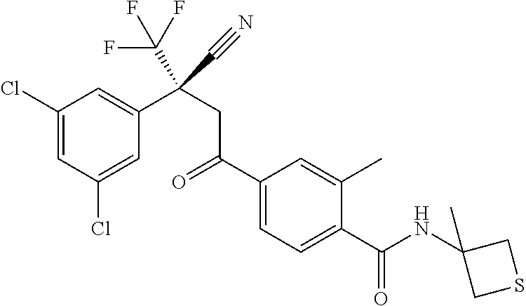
C1(Cl)=CC(Cl)=CC(C(CC(C2=CC=C(C(NC3(C)CSC3)=O)C(C)=C2)=O)(C(F)(F)F)C#N)=C1
